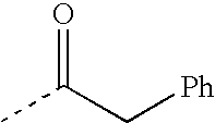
CC(C[Ph])=O
